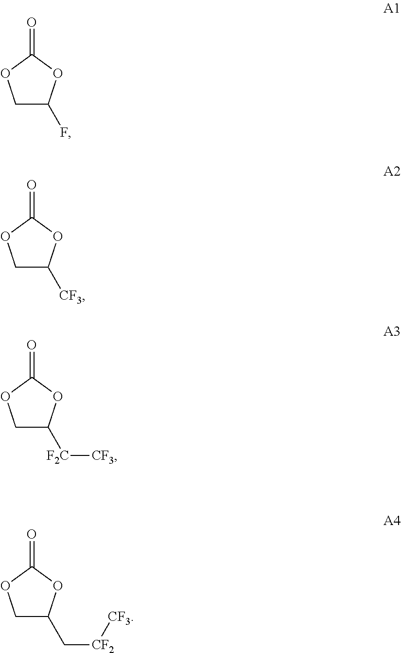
O=C1OCC(F)O1.O=C1OCC([CF3])O1.O=C1OCC([F2C][CF3])O1.O=C1OCC(C[CF2][CF3])O1
